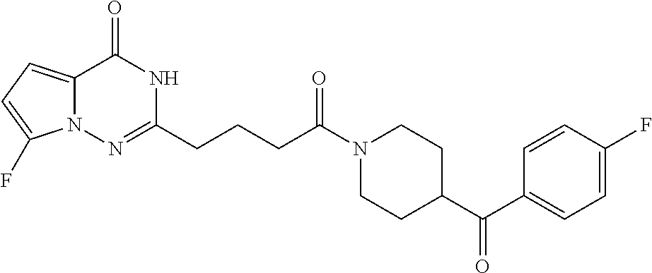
N1=C(CCCC(N2CCC(C(=O)C3=CC=C(F)C=C3)CC2)=O)NC(=O)C2=CC=C(F)N12
